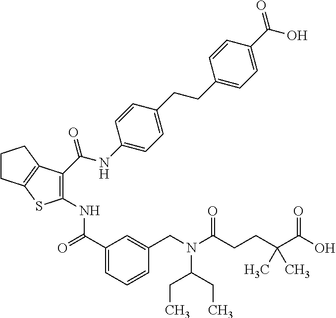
C1CC2=C(C1)C(C(NC1=CC=C(CCC3=CC=C(C(O)=O)C=C3)C=C1)=O)=C(NC(C1=CC=CC(CN(C(CCC(C(O)=O)(C)C)=O)C(CC)CC)=C1)=O)S2
